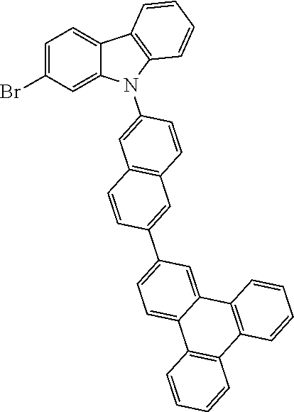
C1=C(Br)C=C2C(=C1)C1=C(N2C2=CC3=C(C=C2)C=C(C2=CC=C4C(=C2)C2=C(C5=C4C=CC=C5)C=CC=C2)C=C3)C=CC=C1
